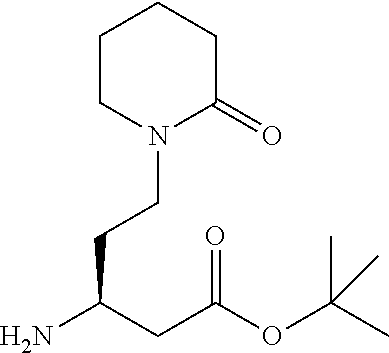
NC(CC(OC(C)(C)C)=O)CCN1C(=O)CCCC1
